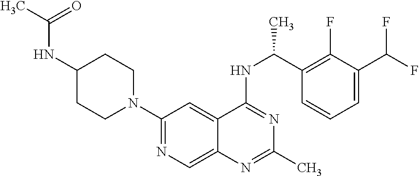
N1(C2=NC=C3C(=C2)C(NC(C2=C(F)C(C(F)F)=CC=C2)C)=NC(C)=N3)CCC(NC(C)=O)CC1
